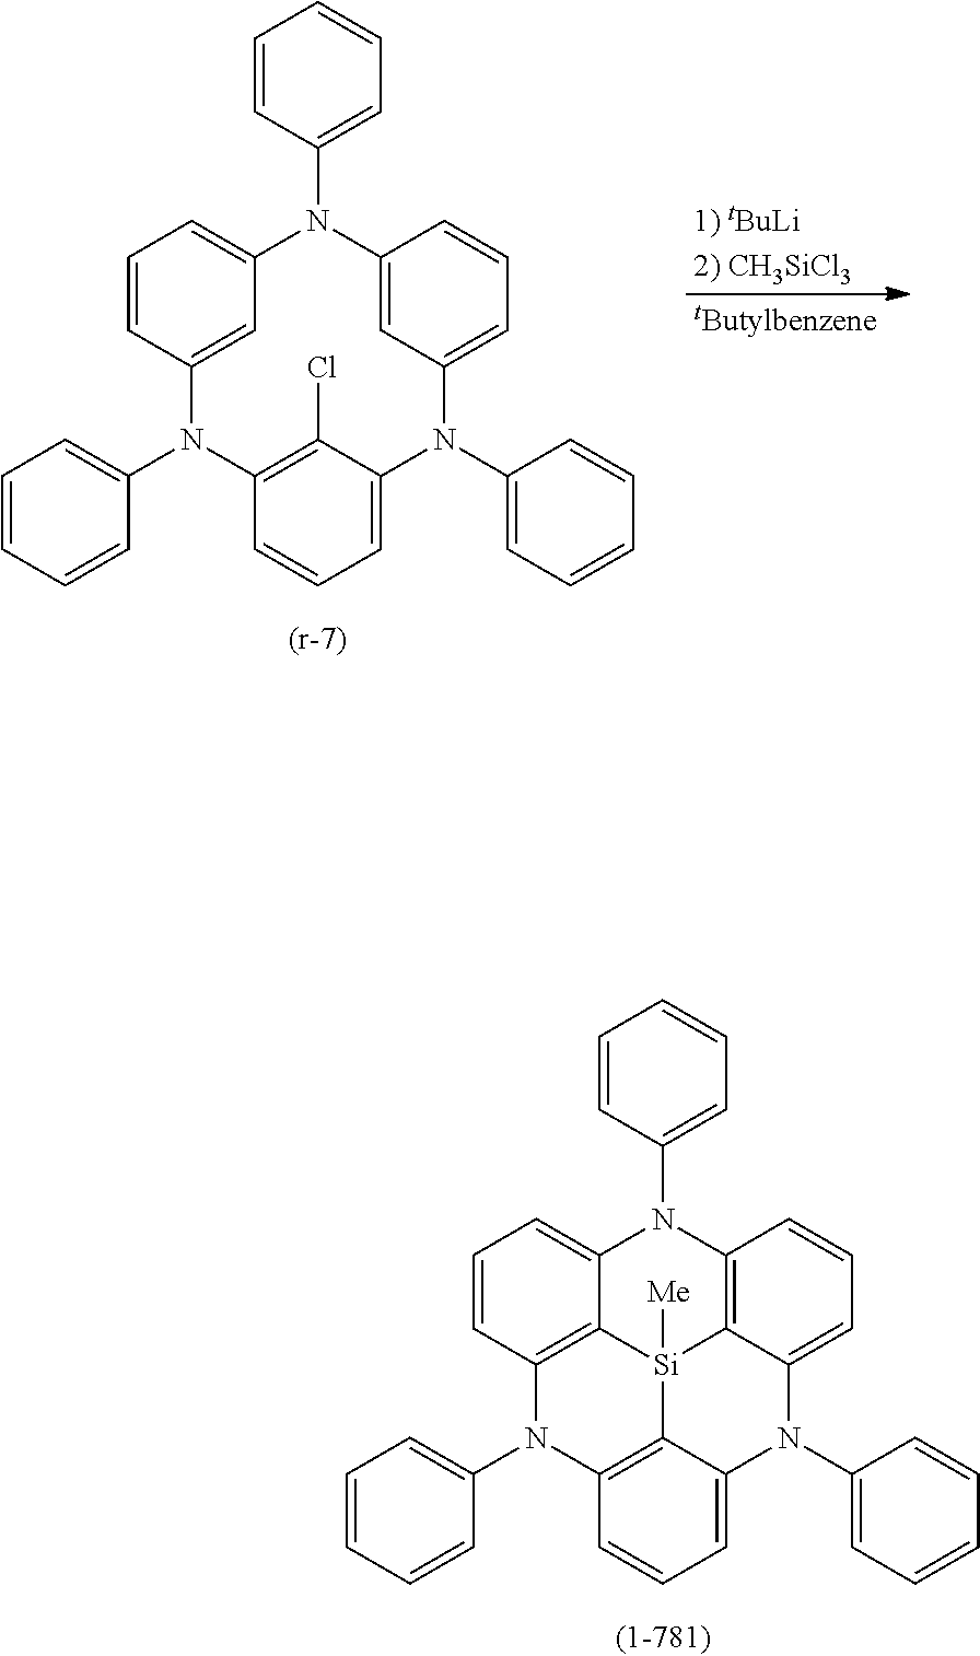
C1=C2C3=C(C=C1)N(C1=CC=CC=C1)C1=C4[Si]3([Me])C3=C(C=CC=C3N2C2=CC=CC=C2)N(C2=CC=CC=C2)C4=CC=C1.C1=C2C(Cl)=C(C=C1)N(C1=CC=CC=C1)C1=CC(=CC=C1)N(C1=CC=CC=C1)C1=CC(=CC=C1)N2C1=CC=CC=C1
